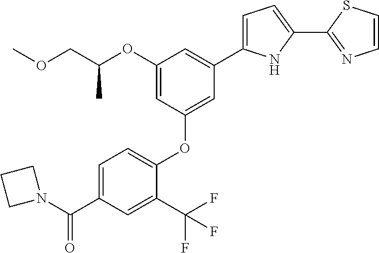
C1(OC(COC)C)=CC(OC2=CC=C(C(N3CCC3)=O)C=C2C(F)(F)F)=CC(C2=CC=C(C3=NC=CS3)N2)=C1
